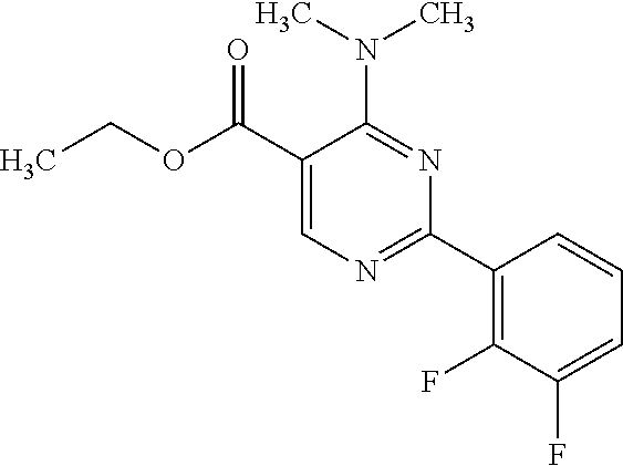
N(C1=NC(C2=C(F)C(F)=CC=C2)=NC=C1C(OCC)=O)(C)C
